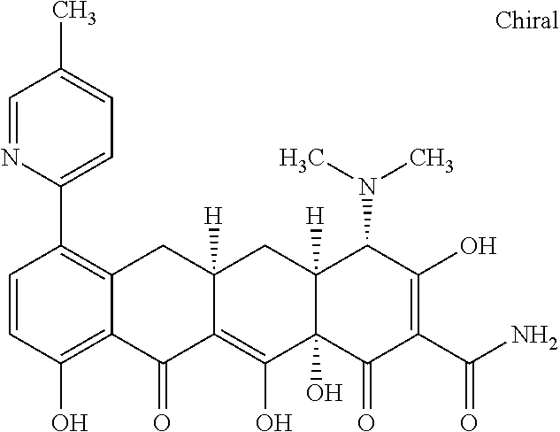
C12([H])C(O)(C(=O)C(C(N)=O)=C(O)C1N(C)C)C(O)=C1C([H])(C2)CC2=C(C3=CC=C(C)C=N3)C=CC(O)=C2C1=O
